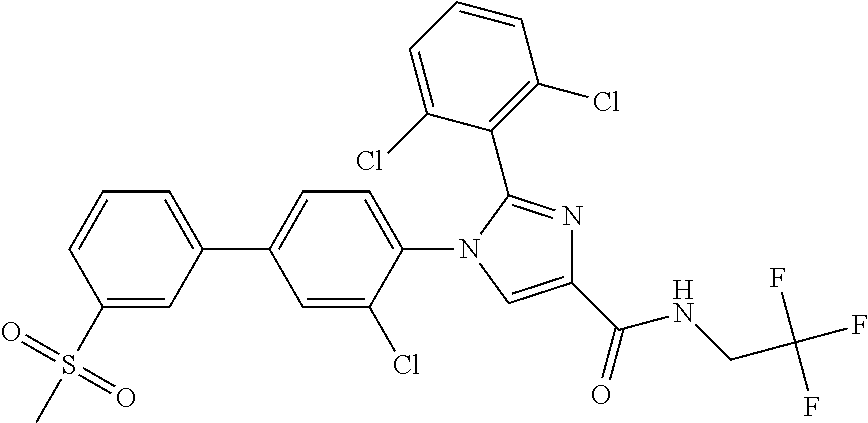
C1(C(NCC(F)(F)F)=O)=CN(C2=CC=C(C3=CC=CC(S(=O)(C)=O)=C3)C=C2Cl)C(C2=C(Cl)C=CC=C2Cl)=N1
